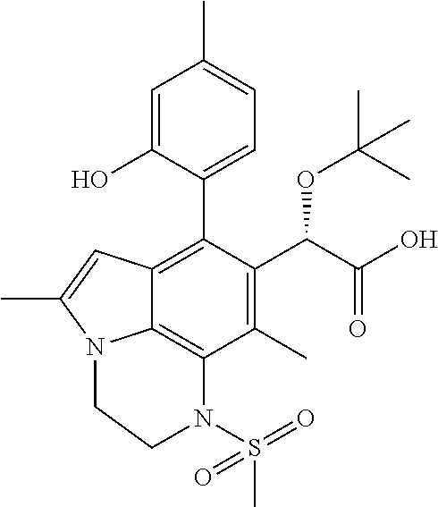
C1=C(O)C(C2=C3C4=C(C(C)=C2C(C(O)=O)OC(C)(C)C)N(S(C)(=O)=O)CCN4C(C)=C3)=CC=C1C
